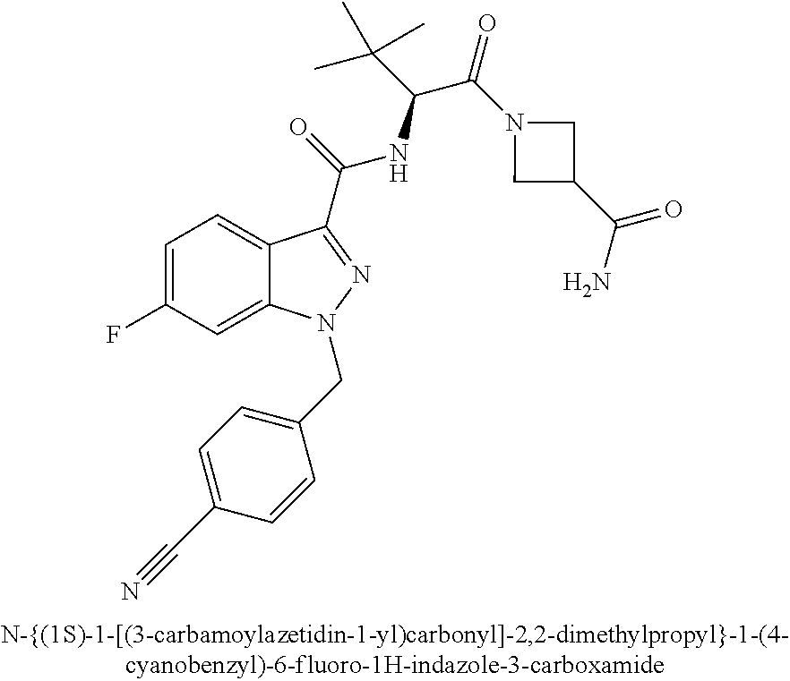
C1=C(F)C=C2C(=C1)C(C(=O)NC(C(C)(C)C)C(=O)N1CC(C(=O)N)C1)=NN2CC1=CC=C(C#N)C=C1
